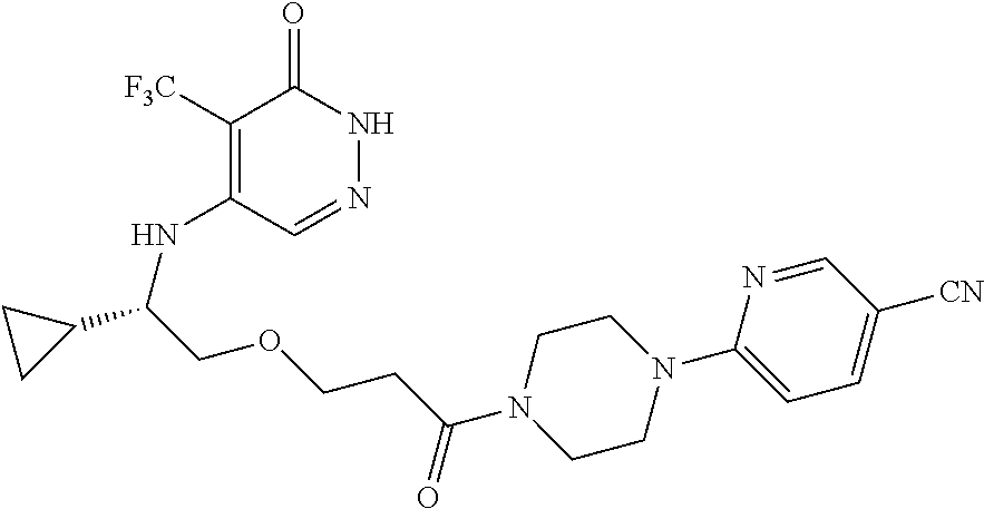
C1([F3C])=C(NC(C2CC2)COCCC(N2CCN(C3=CC=C([CN])C=N3)CC2)=O)C=NNC1=O
